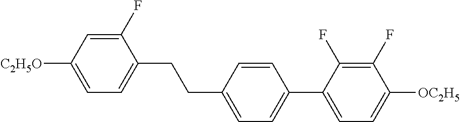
C1(F)=CC([C2H5O])=CC=C1CCC1=CC=C(C2=CC=C([OC2H5])C(F)=C2F)C=C1
